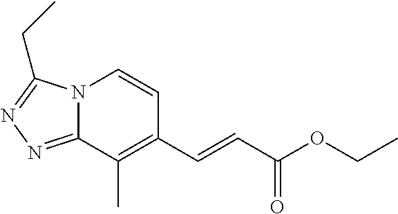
N12C(=NN=C1CC)C(C)=C(C=CC(OCC)=O)C=C2
